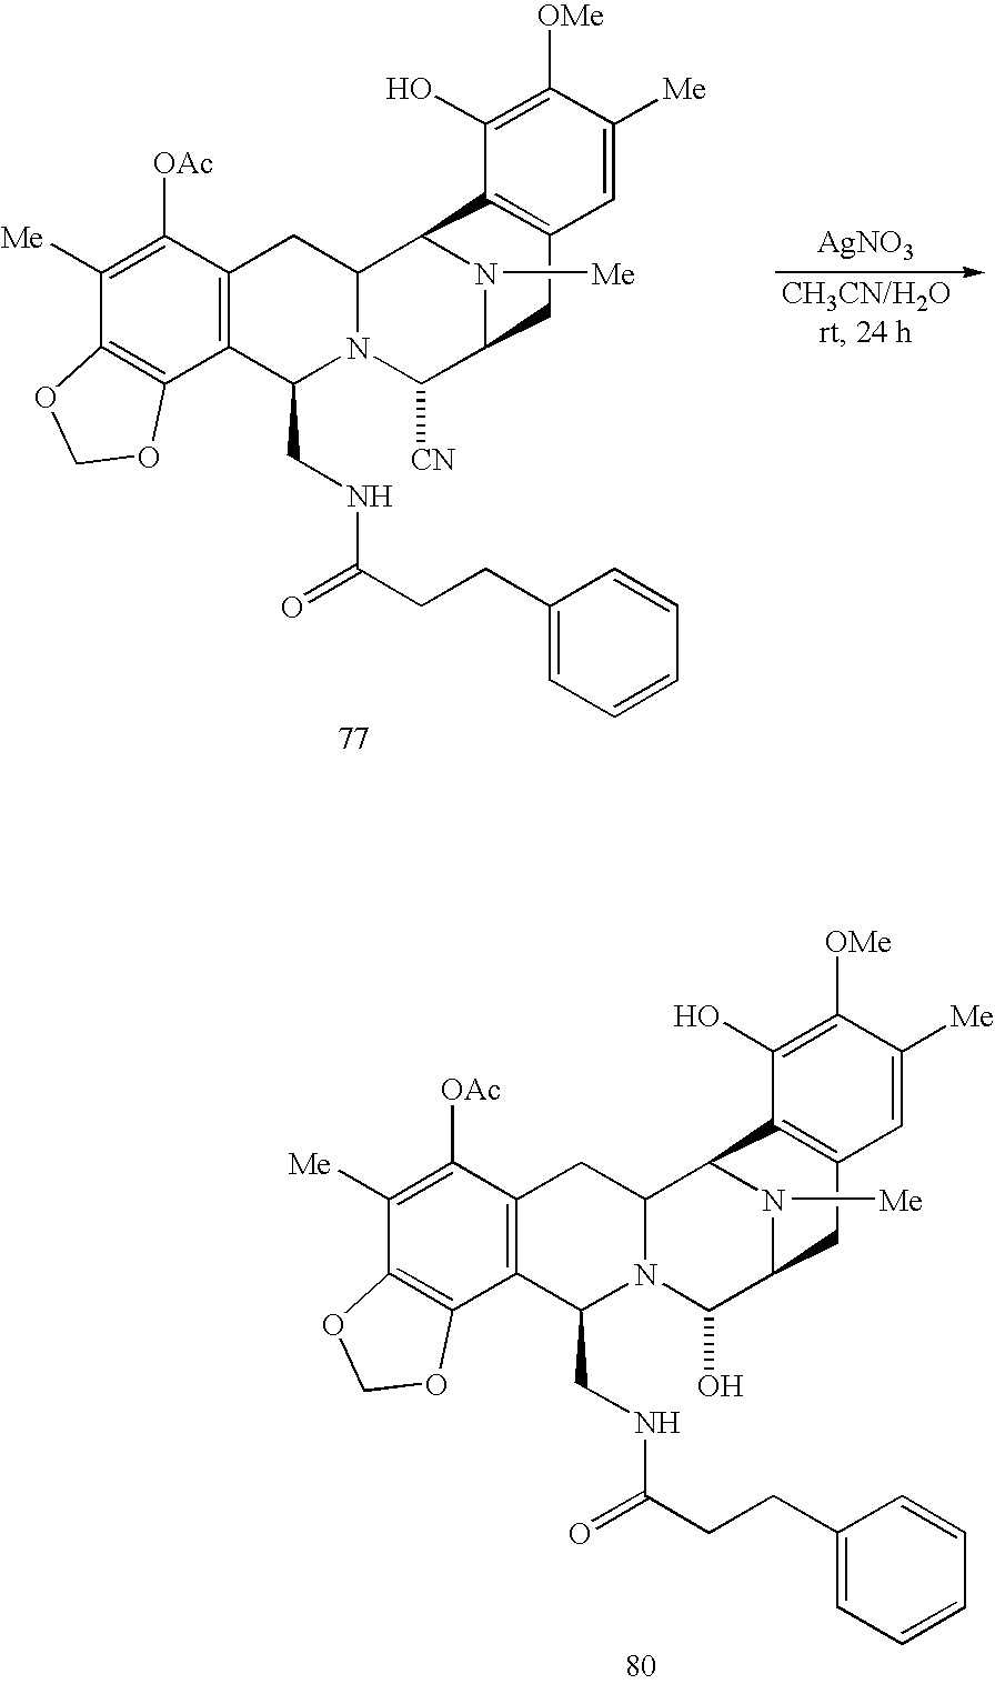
C1([Me])=C([OAc])C2=C(C3=C1OCO3)C(CNC(CCC1=CC=CC=C1)=O)N1C(C2)C2N([Me])C(C1[CN])CC1=C2C(O)=C([OMe])C([Me])=C1.[AgNO3].C1([Me])=C([OAc])C2=C(C3=C1OCO3)C(CNC(CCC1=CC=CC=C1)=O)N1C(C2)C2N([Me])C(C1O)CC1=C2C(O)=C([OMe])C([Me])=C1
